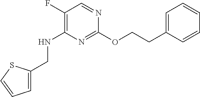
N1=C(OCCC2=CC=CC=C2)N=CC(F)=C1NCC1=CC=CS1
